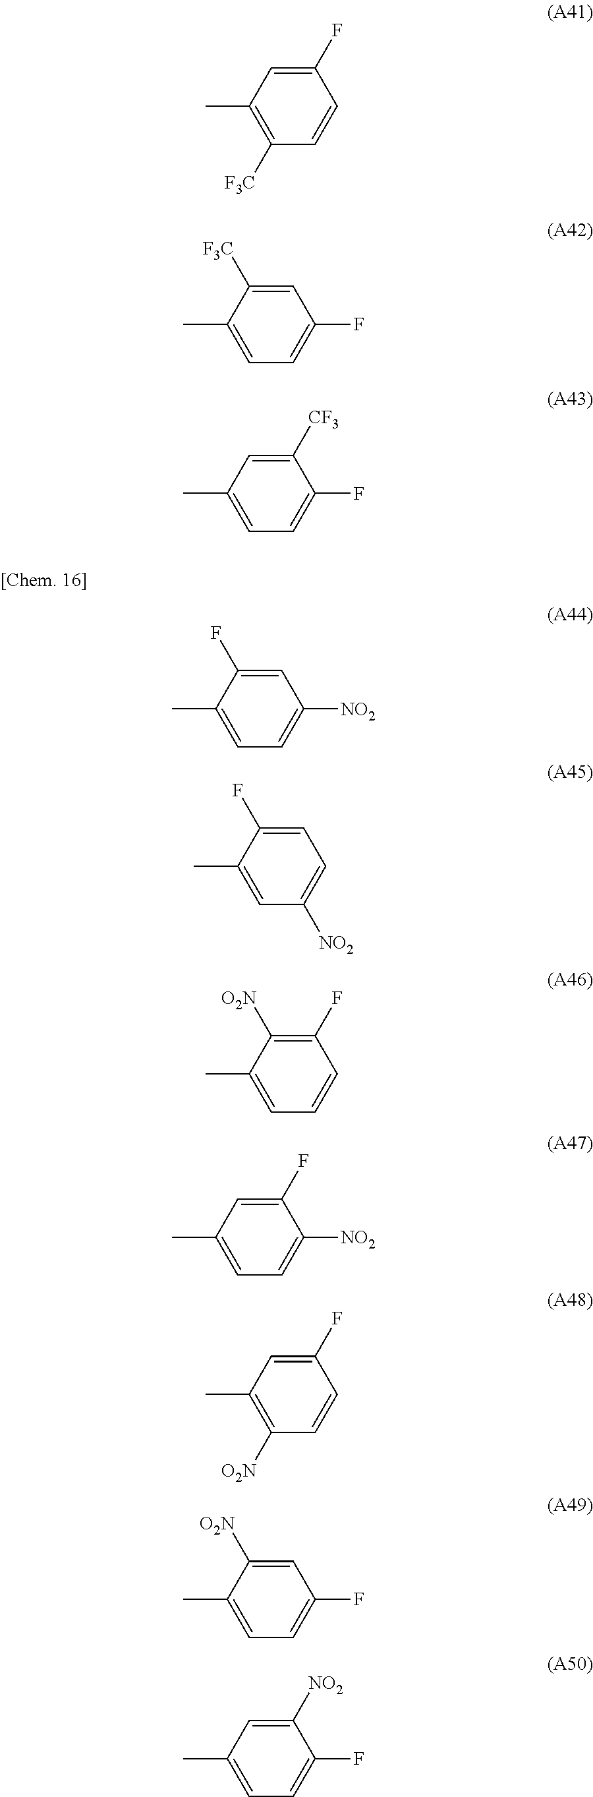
C1(F)=CC(C)=C([F3C])C=C1.C1=C([F3C])C(C)=CC=C1F.C1([CF3])=CC(C)=CC=C1F.C1=C(F)C(C)=CC=C1[NO2].C1=C(F)C(C)=CC([NO2])=C1.C1(F)=C([O2N])C(C)=CC=C1.C1(F)=CC(C)=CC=C1[NO2].C1(F)=CC(C)=C([O2N])C=C1.C1=C([O2N])C(C)=CC=C1F.C1([NO2])=CC(C)=CC=C1F
